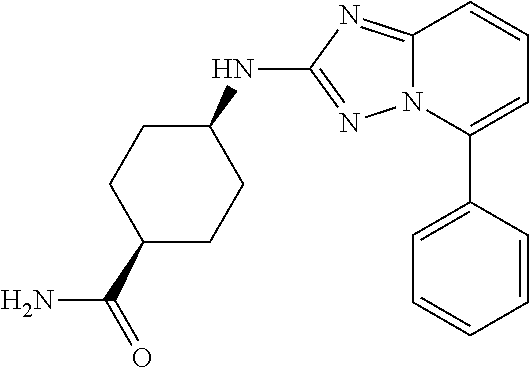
C12=NC(NC3CCC(C(N)=O)CC3)=NN1C(C1=CC=CC=C1)=CC=C2
